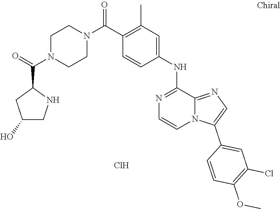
C1=CC(C(N2CCN(C(C3CC(O)CN3)=O)CC2)=O)=C(C)C=C1NC1=NC=CN2C1=NC=C2C1=CC(Cl)=C(OC)C=C1.Cl
